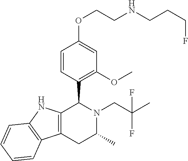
C12=C(NC3=C1C=CC=C3)C(C1=C(OC)C=C(OCCNCCCF)C=C1)N(CC(C)(F)F)C(C)C2
